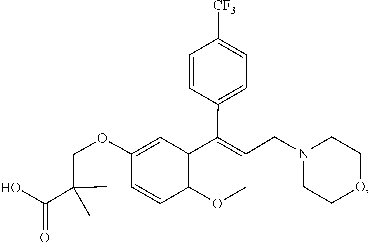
N1(CC2=C(C3=CC=C([CF3])C=C3)C3=C(C=CC(OCC(C(O)=O)(C)C)=C3)OC2)CCOCC1
